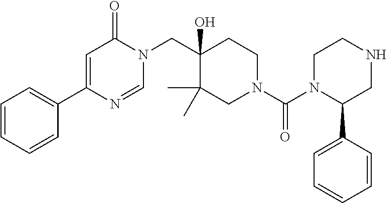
C1(C2=CC(=O)N(CC3(O)CCN(C(=O)N4C(C5=CC=CC=C5)CNCC4)CC3(C)C)C=N2)=CC=CC=C1
